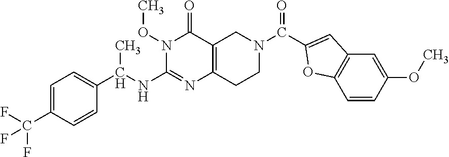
C1=C(C(F)(F)F)C=CC(C(NC2=NC3=C(C(=O)N2OC)CN(C(=O)C2=CC4=C(C=CC(OC)=C4)O2)CC3)C)=C1
